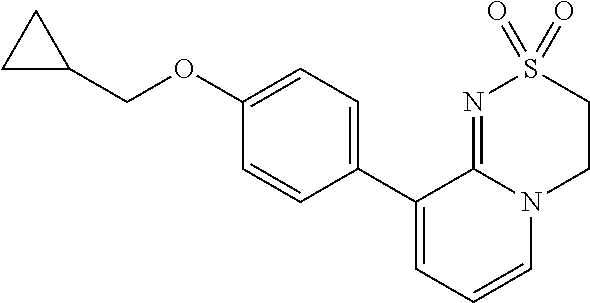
C1(OCC2CC2)=CC=C(C2=CC=CN3C2=NS(=O)(=O)CC3)C=C1
